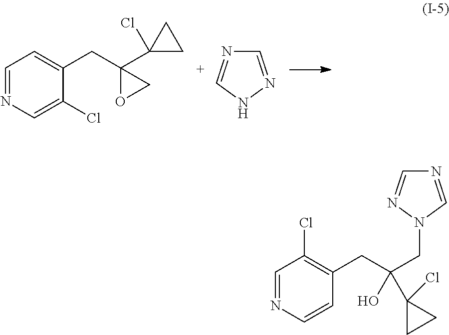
C1=NC=C(Cl)C(CC2(C3(Cl)CC3)OC2)=C1.N1=CNN=C1.C1=NC=CC(CC(CN2C=NC=N2)(O)C2(Cl)CC2)=C1Cl
